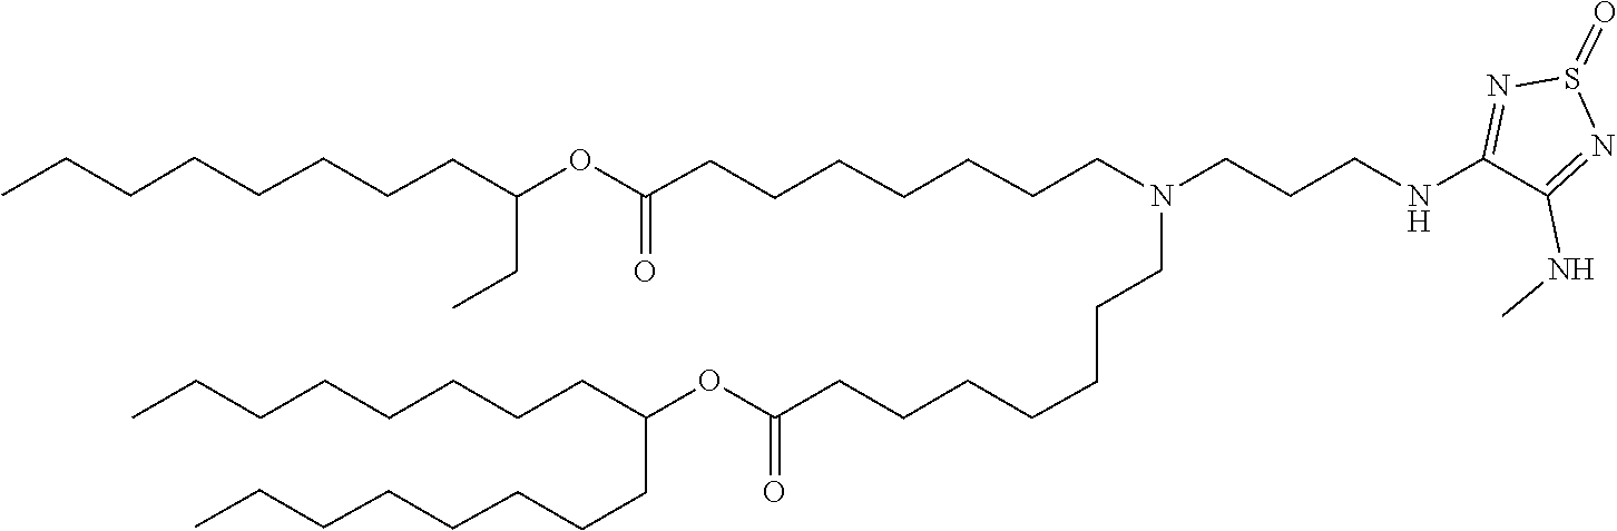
O(C(=O)CCCCCCCN(CCCCCCCC(OC(CC)CCCCCCCC)=O)CCCNC1=NS(=O)N=C1NC)C(CCCCCCCC)CCCCCCCC
